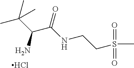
Cl.CC(C(C(NCCS(C)(=O)=O)=O)N)(C)C
